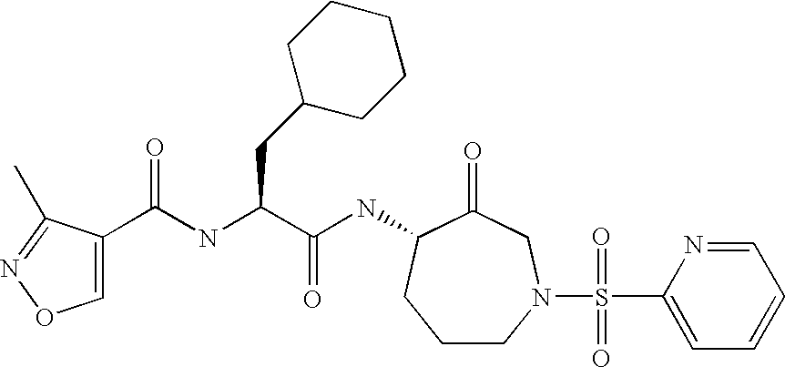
C1CN(S(C2=CC=CC=N2)(=O)=O)CC(=O)C(NC(C(CC2CCCCC2)NC(=O)C2=CON=C2C)=O)C1
